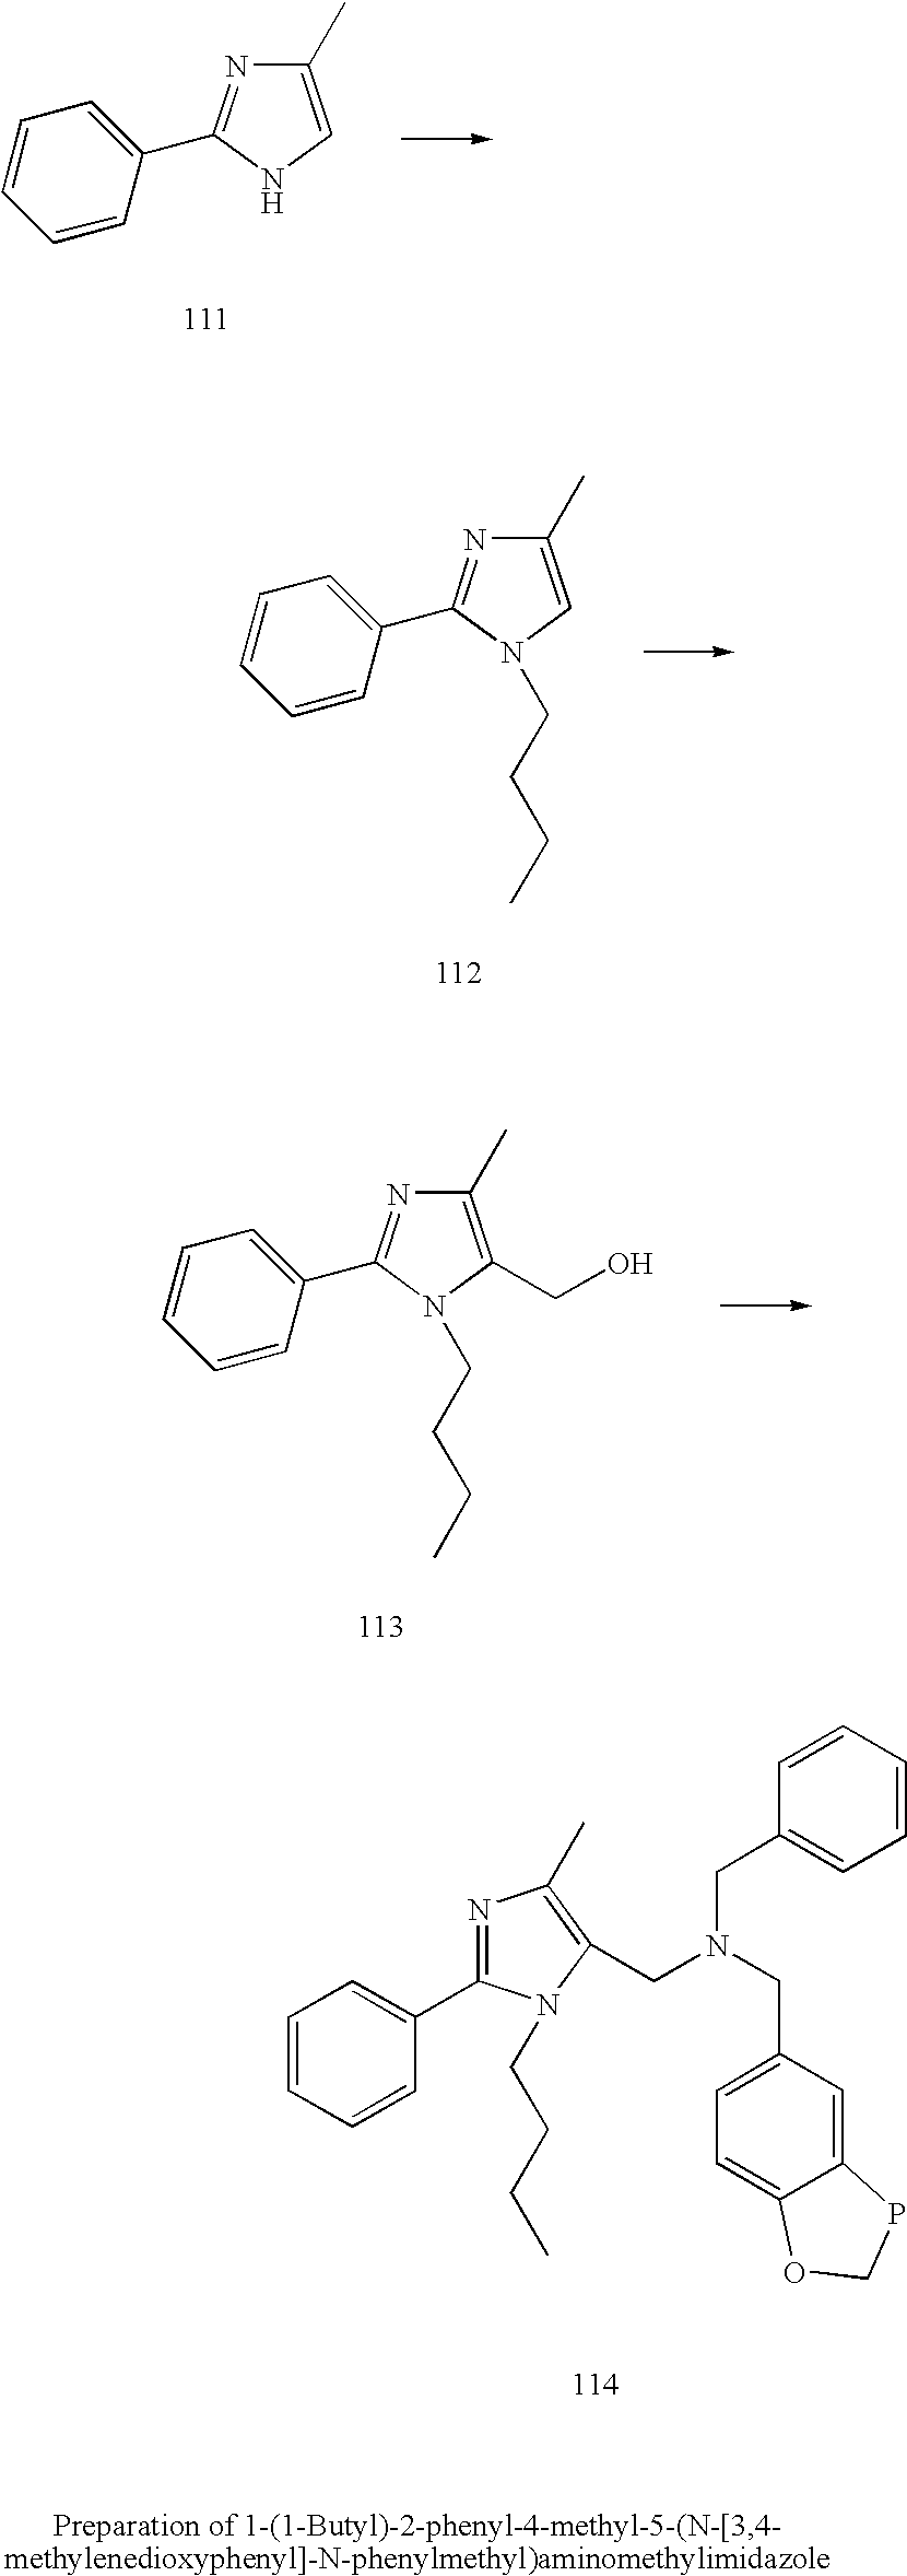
C1(C)=CNC(C2=CC=CC=C2)=N1.C1(C)=CN(CCCC)C(C2=CC=CC=C2)=N1.C1(C)=C(CO)N(CCCC)C(C2=CC=CC=C2)=N1.N1=C(C2=CC=CC=C2)N(CCCC)C(CN(CC2=CC=C3C(=C2)PCO3)CC2=CC=CC=C2)=C1C
